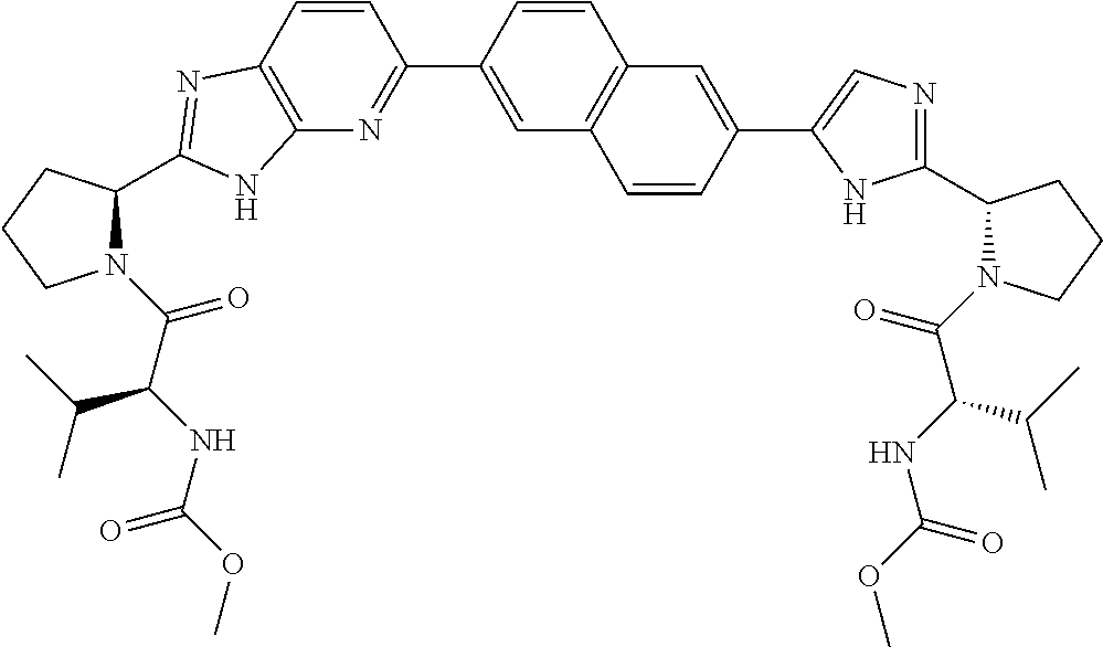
C12=C(N=C(C3=CC4=C(C=C3)C=C(C3=CN=C(C5N(C(=O)C(C(C)C)NC(=O)OC)CCC5)N3)C=C4)C=C1)NC(C1N(C(=O)C(NC(=O)OC)C(C)C)CCC1)=N2
